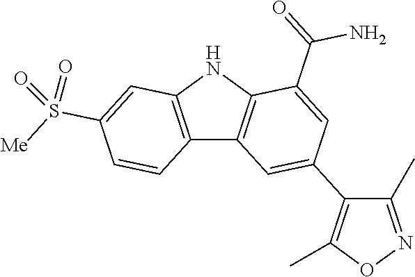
C12=C(NC3=C1C=C(C1=C(C)ON=C1C)C=C3C(=O)N)C=C(S([Me])(=O)=O)C=C2
